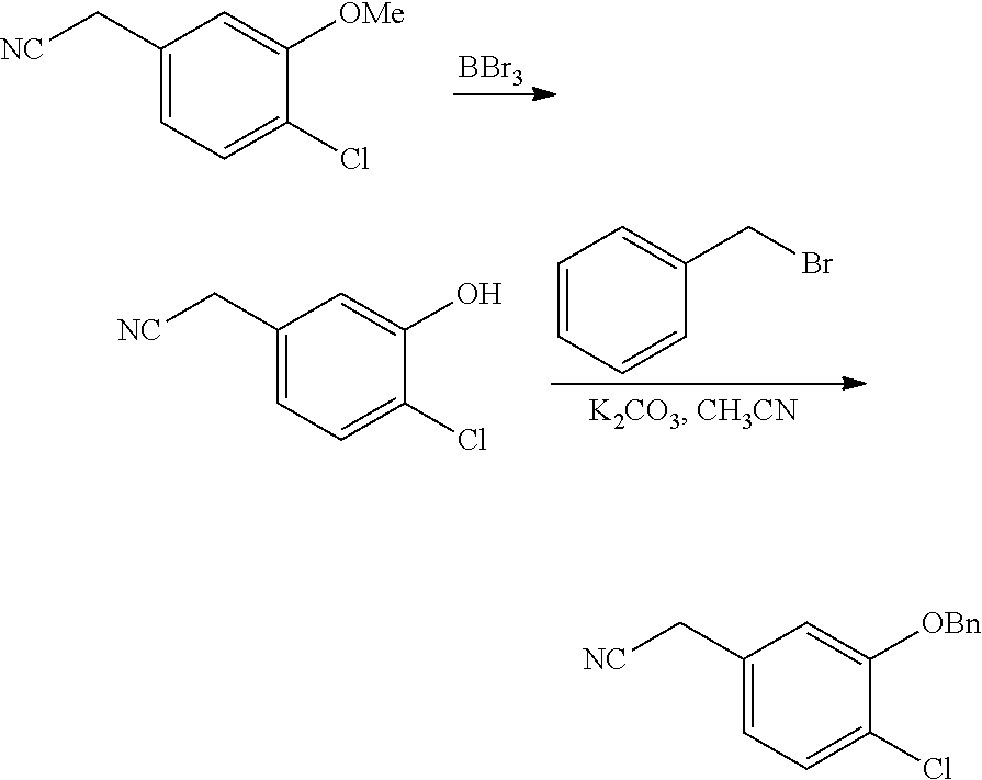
[BBr3].C1(C[NC])=CC=C(Cl)C([OMe])=C1.C1=CC=CC(CBr)=C1.C1(C[NC])=CC=C(Cl)C(O)=C1.C1(C[NC])=CC=C(Cl)C([OBn])=C1
